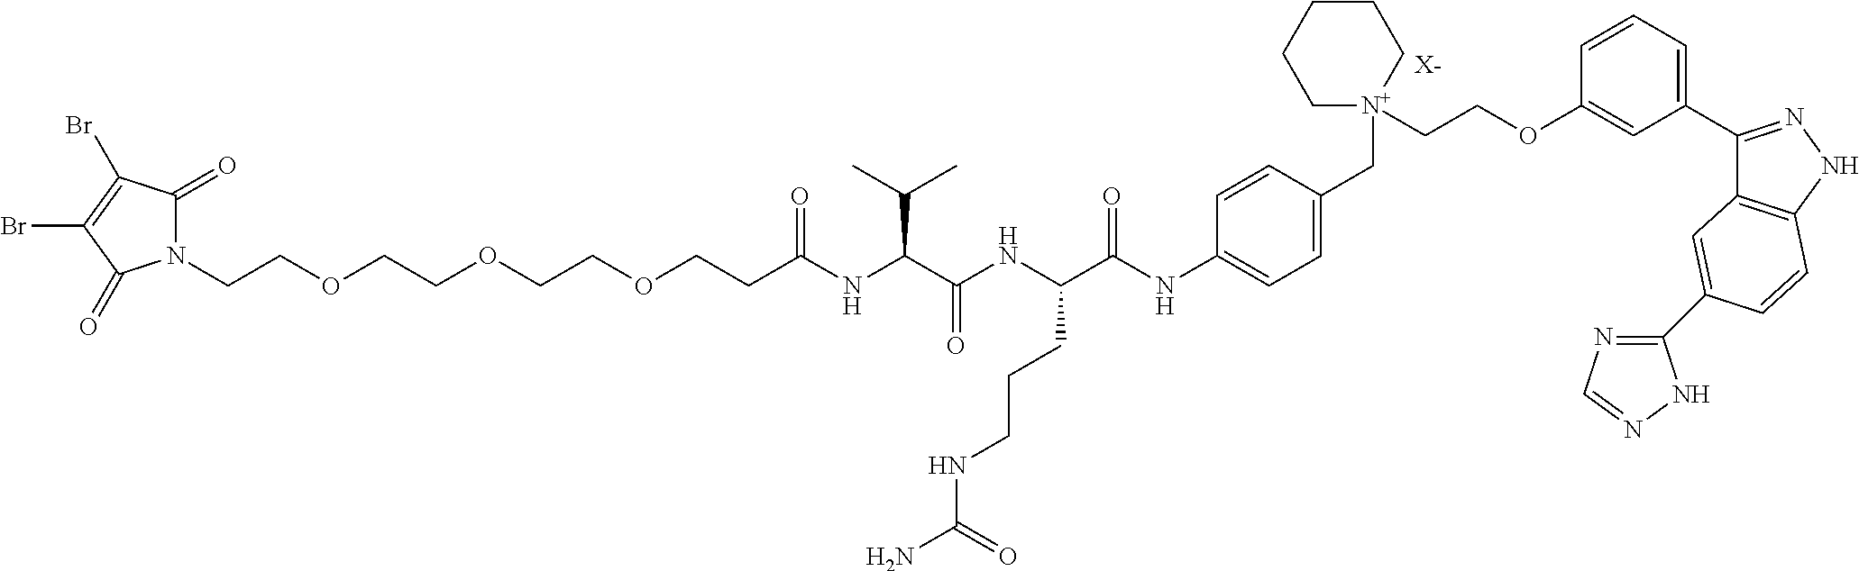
N1(CCOCCOCCOCCC(NC(C(NC(C(NC2=CC=C(C[N+]3(CCOC4=CC(C5=NNC6=C5C=C(C5=NC=NN5)C=C6)=CC=C4)CCCCC3)C=C2)=O)CCCNC(N)=O)=O)C(C)C)=O)C(=O)C(Br)=C(Br)C1=O.[X-]
